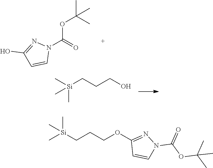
C1(O)=NN(C(OC(C)(C)C)=O)C=C1.[Si](C)(C)(CCCO)C.C1(OCCC[Si](C)(C)C)=NN(C(=O)OC(C)(C)C)C=C1
